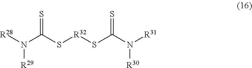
[R28]N(C(S[R32]SC(N([R31])[R30])=S)=S)[R29]
